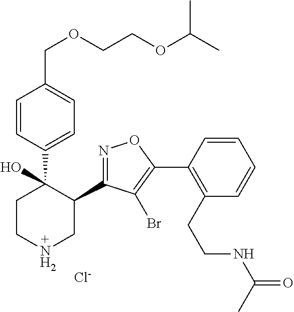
C1(C2=NOC(C3=C(CCNC(=O)C)C=CC=C3)=C2Br)C(C2=CC=C(COCCOC(C)C)C=C2)(O)CCNC1.[Cl-]
